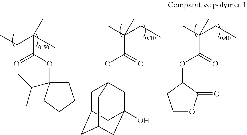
CCC(C)(C(OC1(C(C)C)CCCC1)=O)C.CC(CC)(C(=O)OC1CCOC1=O)C.O(C12CC3CC(CC(O)(C1)C3)C2)C(C(CC)(C)C)=O
